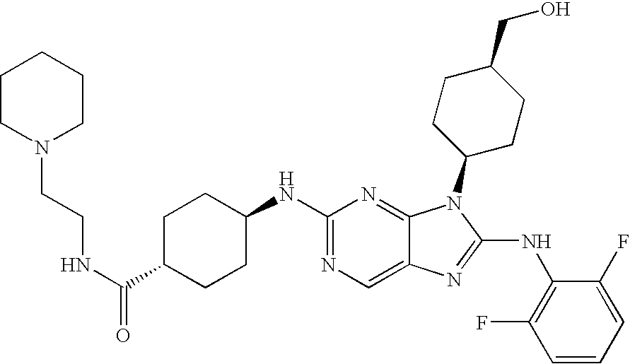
C1(NC2CCC(C(=O)NCCN3CCCCC3)CC2)=NC=C2C(=N1)N(C1CCC(CO)CC1)C(NC1=C(F)C=CC=C1F)=N2
